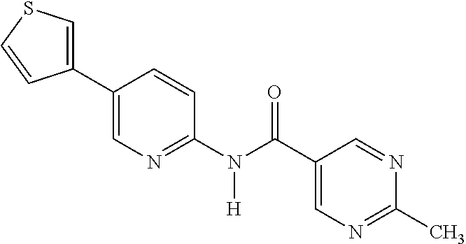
C1(C2=CN=C(N(C(C3=CN=C(C)N=C3)=O)[H])C=C2)=CSC=C1
